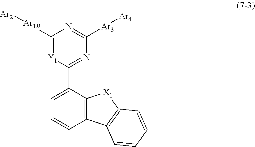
C1([Ar1B][Ar2])=[Y1]C(C2=CC=CC3=C2[X1]C2=C3C=CC=C2)=NC([Ar3][Ar4])=N1
